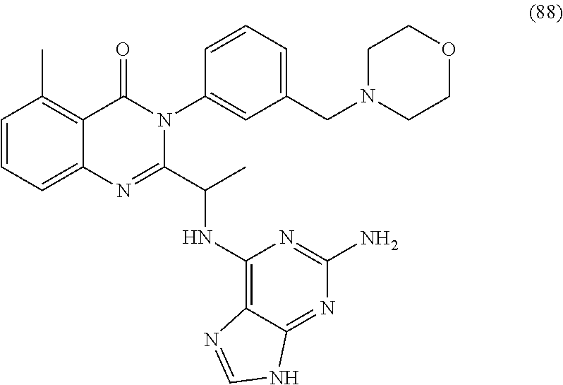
C1=CC=C2C(=C1C)C(=O)N(C1=CC(CN3CCOCC3)=CC=C1)C(C(C)NC1=C3C(=NC(N)=N1)NC=N3)=N2
